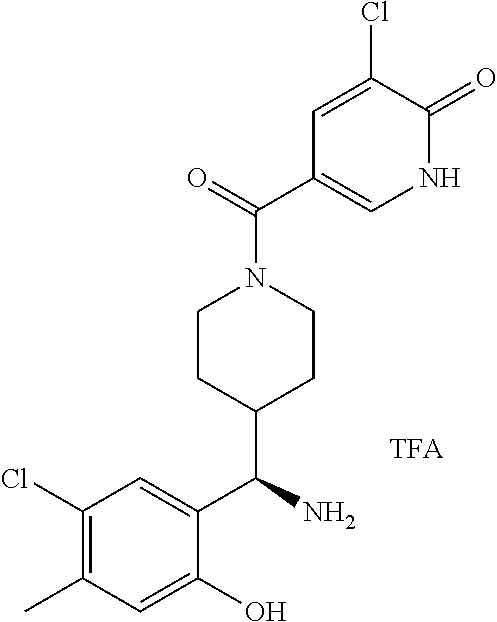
C1(Cl)=C(C)C=C(O)C(C(N)C2CCN(C(=O)C3=CNC(=O)C(Cl)=C3)CC2)=C1
